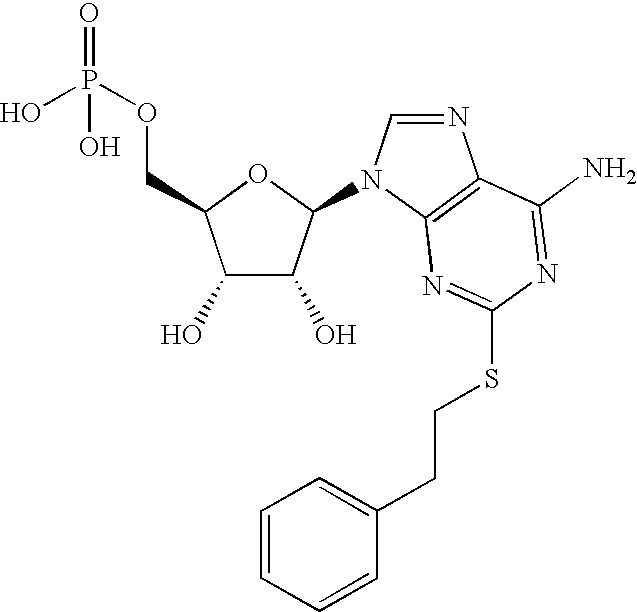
C1(O)C(O)C(N2C=NC3=C2N=C(SCCC2=CC=CC=C2)N=C3N)OC1COP(=O)(O)O
